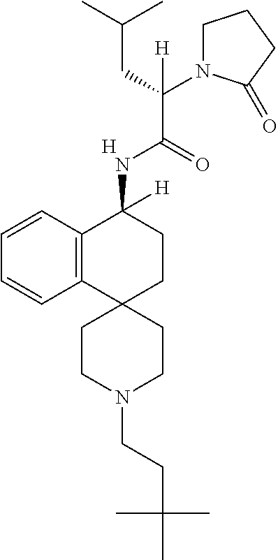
C12=C(C=CC=C1)C(NC(C(N1CCCC1=O)(CC(C)C)[H])=O)([H])CCC21CCN(CCC(C)(C)C)CC1.[H]
